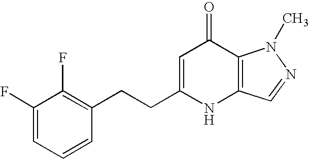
C1(F)=CC=CC(CCC2=CC(=O)C3=C(N2)C=NN3C)=C1F
